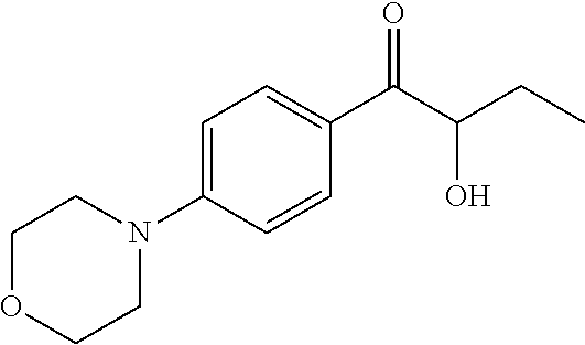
C1=C(N2CCOCC2)C=CC(C(C(CC)O)=O)=C1
